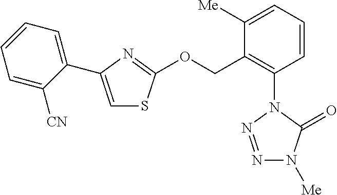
C1=CC=C([CN])C(C2=CSC(OCC3=C(N4C(=O)N([Me])N=N4)C=CC=C3[Me])=N2)=C1
